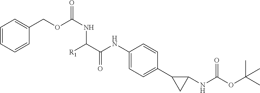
C1(NC(C([R1])NC(=O)OCC2=CC=CC=C2)=O)=CC=C(C2CC2NC(OC(C)(C)C)=O)C=C1
